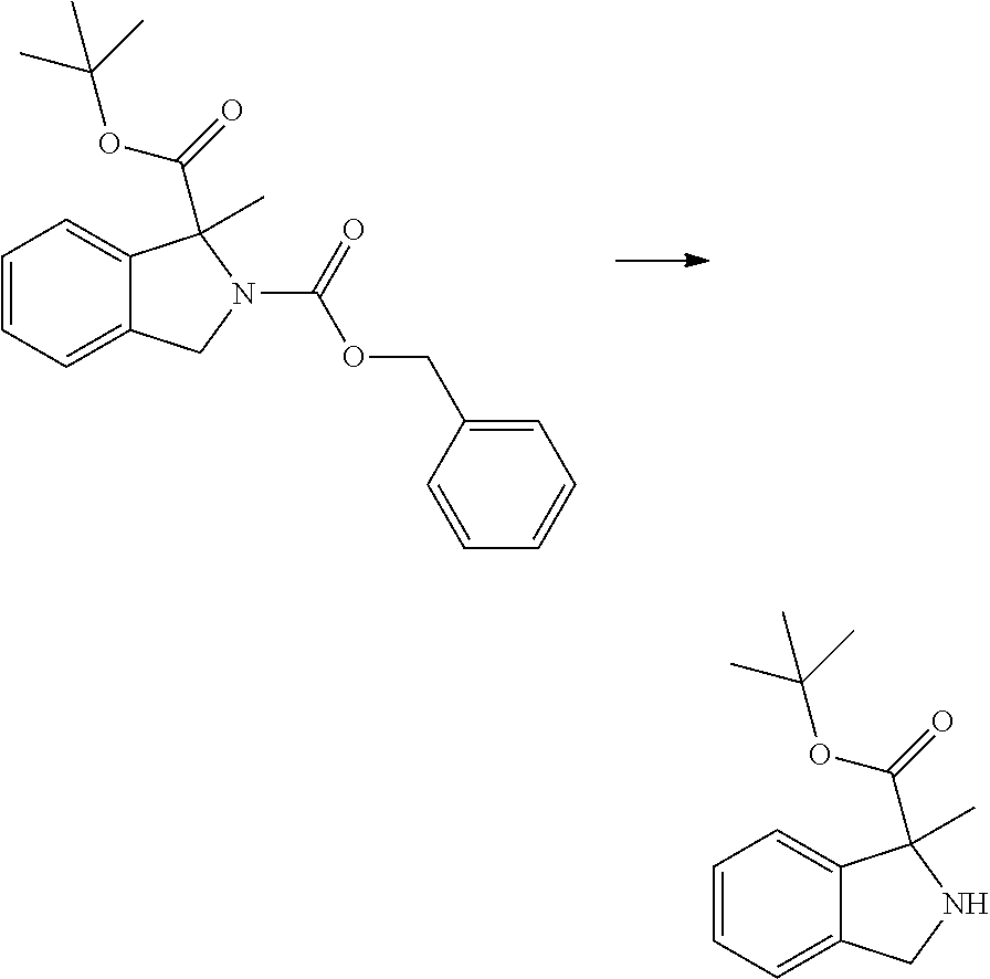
C1=CC=C2C(=C1)C(C(OC(C)(C)C)=O)(C)N(C(=O)OCC1=CC=CC=C1)C2.C1=CC=C2C(=C1)C(C(OC(C)(C)C)=O)(C)NC2
